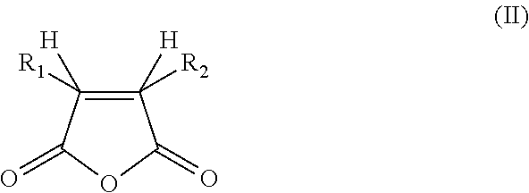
C1([R1])([H])=C([R2])([H])C(=O)OC1=O
